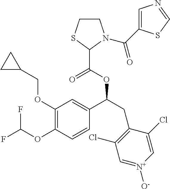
O(C1=C(OC(F)F)C=CC(C(OC(=O)C2SCCN2C(=O)C2=CN=CS2)CC2=C(Cl)C=[N+]([O-])C=C2Cl)=C1)CC1CC1
